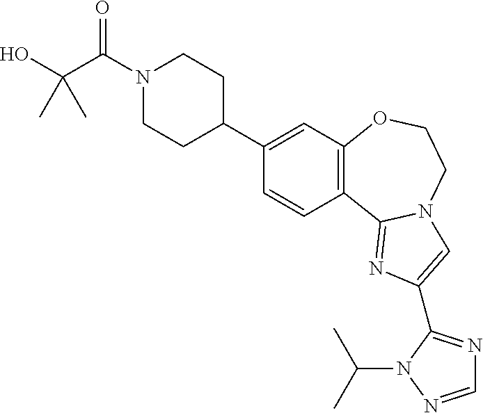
C1(C2CCN(C(C(O)(C)C)=O)CC2)=CC2=C(C=C1)C1=NC(C3=NC=NN3C(C)C)=CN1CCO2
